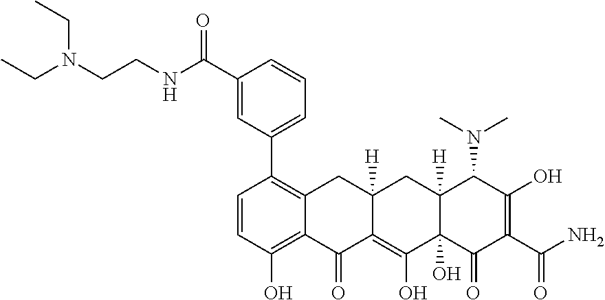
C1=CC(O)=C2C(=C1C1=CC=CC(C(NCCN(CC)CC)=O)=C1)CC1([H])C(=C(O)C3(O)C([H])(C1)C(N(C)C)C(O)=C(C(N)=O)C3=O)C2=O
